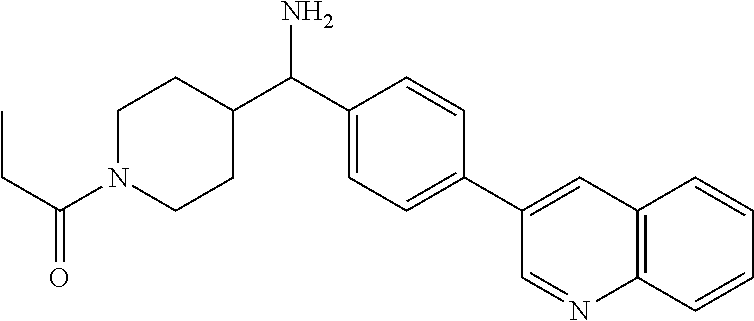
C1=C(C(C2CCN(C(CC)=O)CC2)N)C=CC(C2=CC3=C(N=C2)C=CC=C3)=C1
